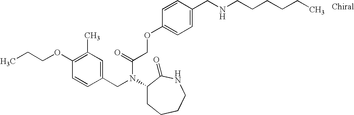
C1(OCCC)=C(C)C=C(CN(C2CCCCNC2=O)C(COC2=CC=C(CNCCCCCC)C=C2)=O)C=C1
